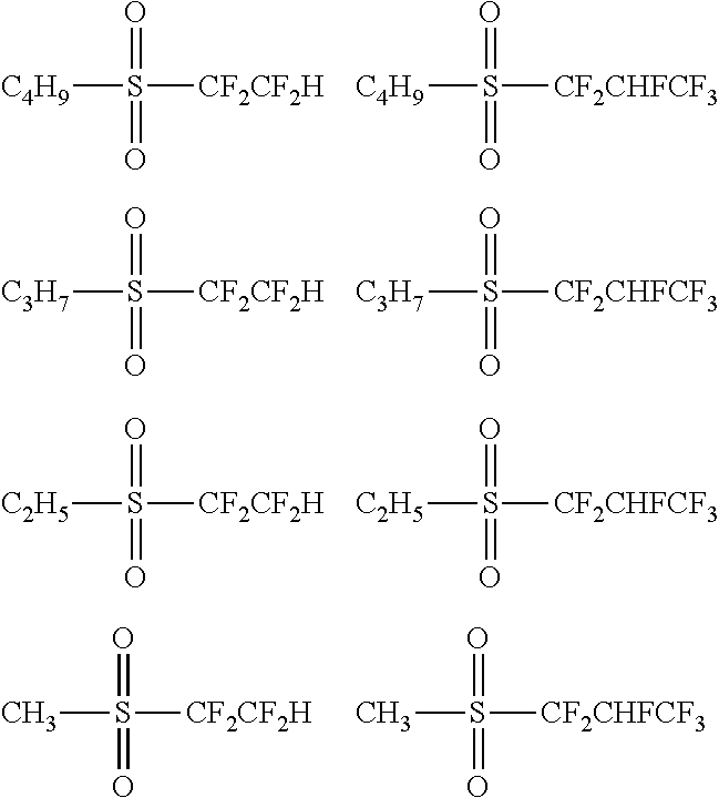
[C4H9]S([CF2CF2H])(=O)=O.[C4H9]S([CF2CHFCF3])(=O)=O.[C3H7]S([CF2CF2H])(=O)=O.[C3H7]S([CF2CHFCF3])(=O)=O.[C2H5]S([CF2CF2H])(=O)=O.[C2H5]S([CF2CHFCF3])(=O)=O.CS([CF2CF2H])(=O)=O.CS([CF2CHFCF3])(=O)=O
